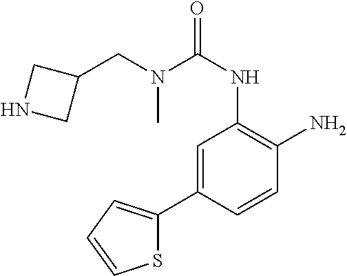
N(C(NC1=C(N)C=CC(C2=CC=CS2)=C1)=O)(CC1CNC1)C
